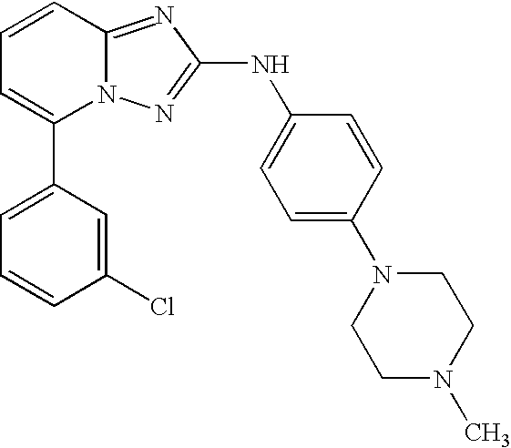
N12C(=NC(NC3=CC=C(N4CCN(C)CC4)C=C3)=N1)C=CC=C2C1=CC=CC(Cl)=C1
